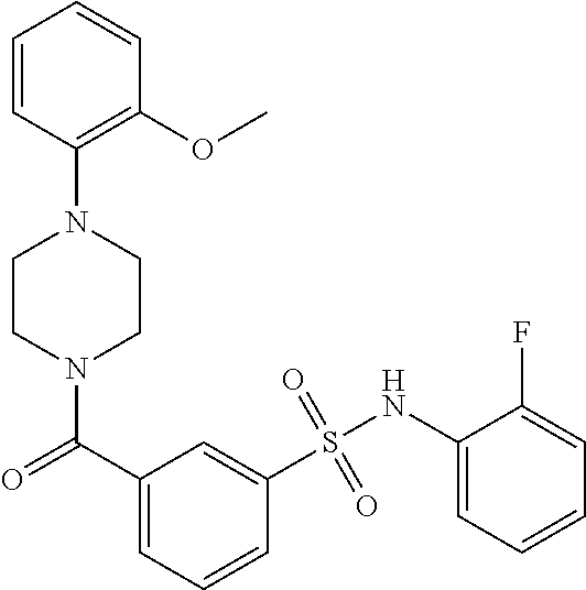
C1=CC(N2CCN(C(C3=CC=CC(S(NC4=CC=CC=C4F)(=O)=O)=C3)=O)CC2)=C(OC)C=C1
